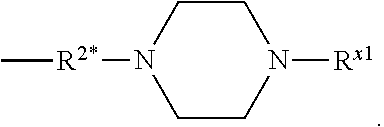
C1CN([Rx1])CCN1[R2*]C
